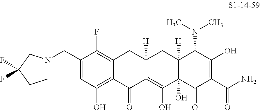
C1(CN2CCC(F)(F)C2)=CC(O)=C2C(=C1F)CC1([H])C(=C(O)C3(O)C([H])(C1)C(N(C)C)C(O)=C(C(N)=O)C3=O)C2=O
